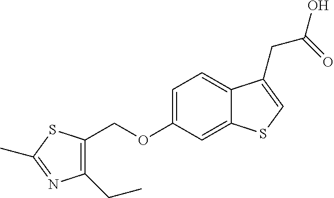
C(OC1=CC=C2C(=C1)SC=C2CC(O)=O)C1=C(CC)N=C(C)S1
